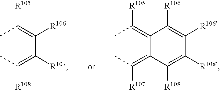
CC(=C(C(=C(C)[R108])[R107])[R106])[R105].CC(=C1C(=C(C)[R107])C([R108])=C([R108])C([R106])=C1[R106])[R105]
